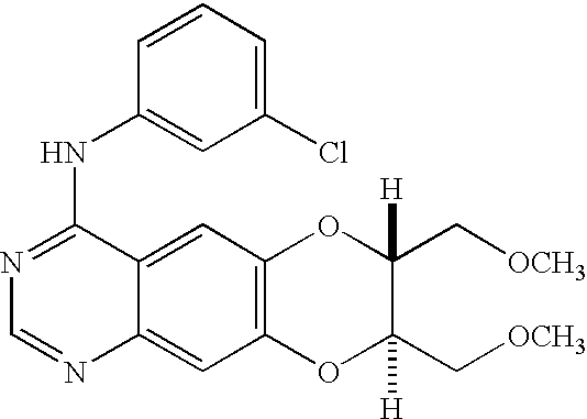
C1=C2C(=CC3=C1OC(C[OCH3])([H])C(C[OCH3])([H])O3)N=CN=C2NC1=CC(Cl)=CC=C1
